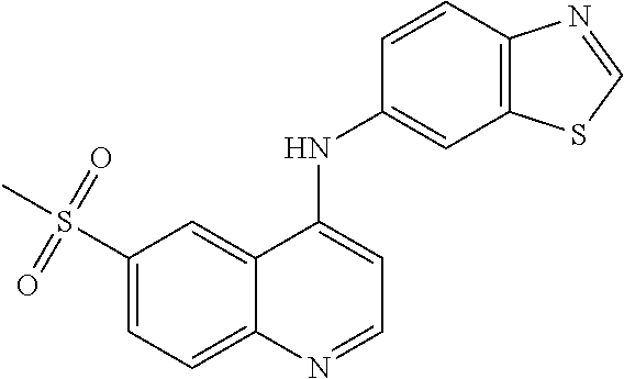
C1(S(C)(=O)=O)=CC=C2C(=C1)C(NC1=CC3=C(C=C1)N=CS3)=CC=N2
